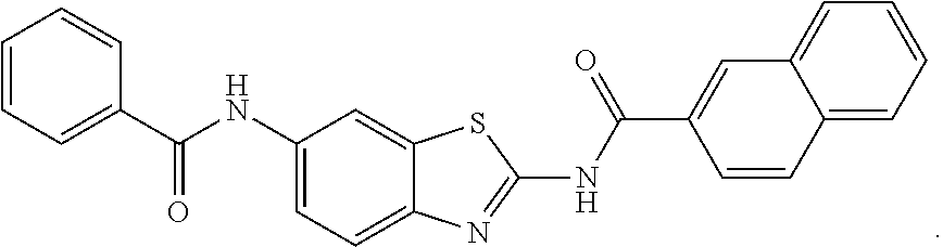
C1=CC=C(C(=O)NC2=CC=C3C(=C2)SC(NC(=O)C2=CC4=CC=CC=C4C=C2)=N3)C=C1
